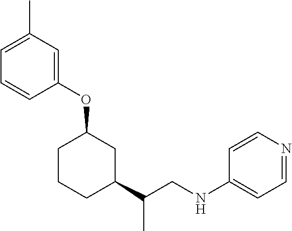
C1=C(C)C=C(OC2CCCC(C(CNC3=CC=NC=C3)C)C2)C=C1
